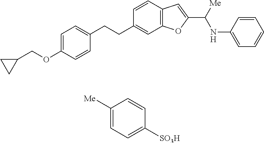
C1=CC2=C(C=C1CCC1=CC=C(OCC3CC3)C=C1)OC(C([Me])NC1=CC=CC=C1)=C2.C1([Me])=CC=C([SO3H])C=C1
